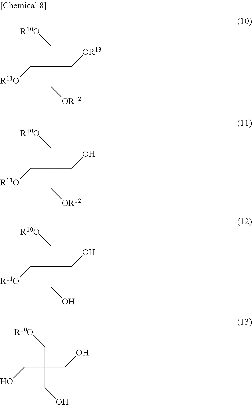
C(C(C[R11O])(C[OR13])C[OR12])[R10O].C(C(C[R11O])(CO)C[OR12])[R10O].C(C(C[R11O])(CO)CO)[R10O].C(C(CO)(CO)CO)[R10O]
